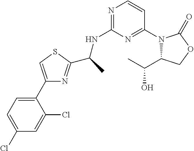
C(C)(NC1=NC=CC(N2C(C(O)C)COC2=O)=N1)C1=NC(C2=CC=C(Cl)C=C2Cl)=CS1
